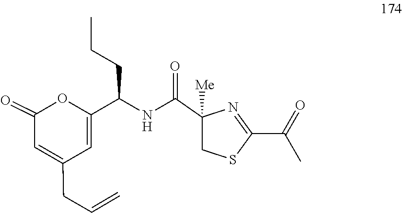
C1(C(=O)C)=NC(C(NC(C2=CC(CC=C)=CC(=O)O2)CCC)=O)([Me])CS1
